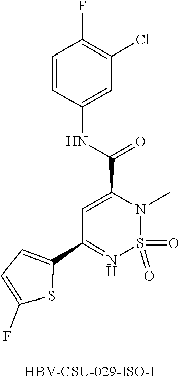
C1(F)=CC=C(C2=NS(=O)(=O)N(C)C(C(NC3=CC(Cl)=C(F)C=C3)=O)=C2)S1
